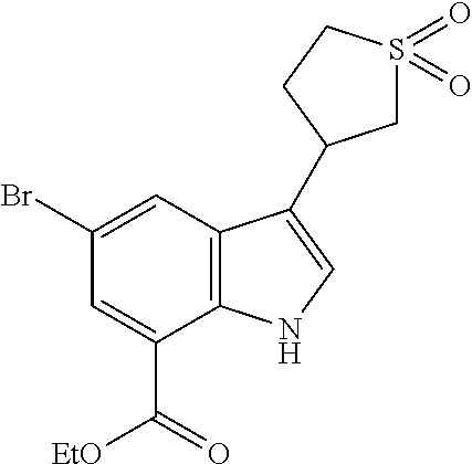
C1(Br)=CC2=C(C(C(=O)[EtO])=C1)NC=C2C1CS(=O)(=O)CC1
